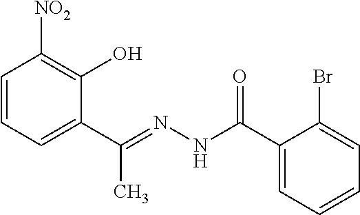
C1=CC=C(C(=NNC(C2=CC=CC=C2Br)=O)C)C(O)=C1[NO2]
